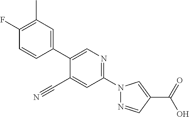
C1=CC(F)=C(C)C=C1C1=CN=C(N2N=CC(C(O)=O)=C2)C=C1C#N
